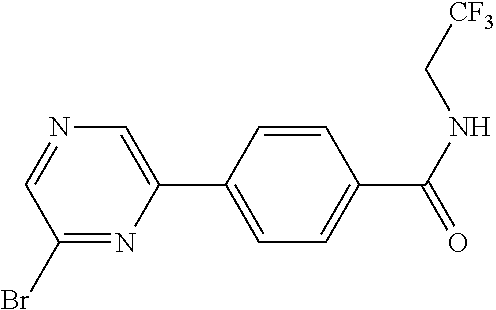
N1=CC(Br)=NC(C2=CC=C(C(=O)NC[CF3])C=C2)=C1
